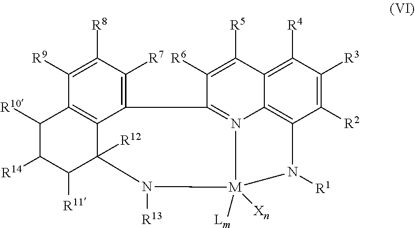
C1([R2])=C([R3])C([R4])=C2C3=C1N([R1])[M]1([Lm])([Xn])N3=C(C([R6])=C2[R5])C2=C([R7])C([R8])=C([R9])C3=C2C([R12])(N1[R13])C([R11])C([R14])C3[R10]
